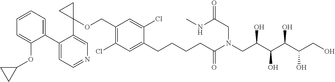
C1(C2=CC=CC=C2OC2CC2)=CC=NC=C1C1(OCC2=C(Cl)C=C(CCCCC(N(CC(C(C(C(CO)O)O)O)O)CC(=O)NC)=O)C(Cl)=C2)CC1
